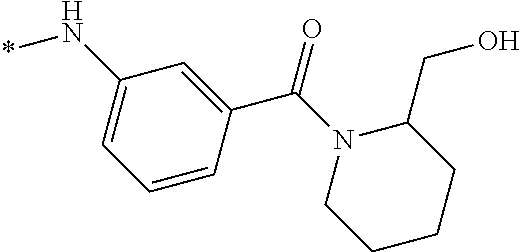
C1(N*)=CC=CC(C(=O)N2CCCCC2CO)=C1
